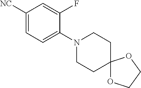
C1([NC])=CC=C(N2CCC3(CC2)OCCO3)C(F)=C1
